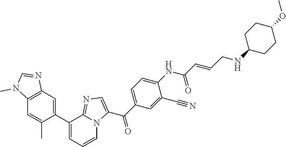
C1(C2=CC3=C(C=C2C)N(C)C=N3)=CC=CN2C1=NC=C2C(C1=CC=C(NC(C=CCNC2CCC(OC)CC2)=O)C(C#N)=C1)=O
